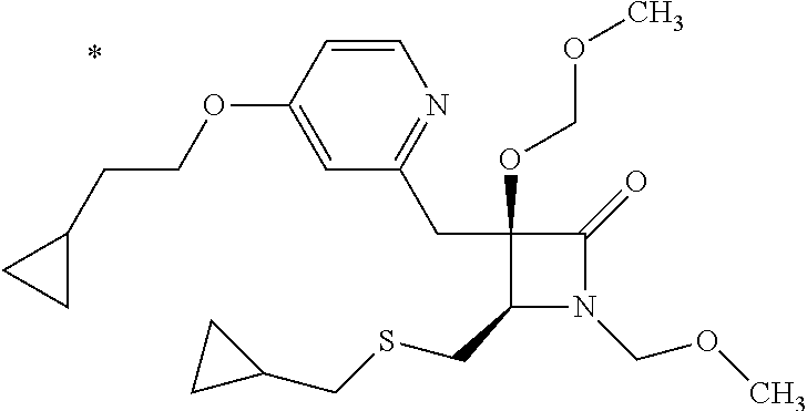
C1(CC2=NC=CC(OCCC3CC3)=C2)(OCOC)C(CSCC2CC2)N(COC)C1=O
